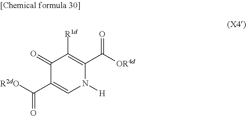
C1(=O)C(C(=O)[R2dO])=CN([H])C(C([OR4d])=O)=C1[R1d]
